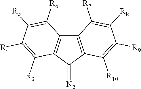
C12=C(C(=[N2])C3=C1C([R6])=C([R5])C([R4])=C3[R3])C([R10])=C([R9])C([R8])=C2[R7]
